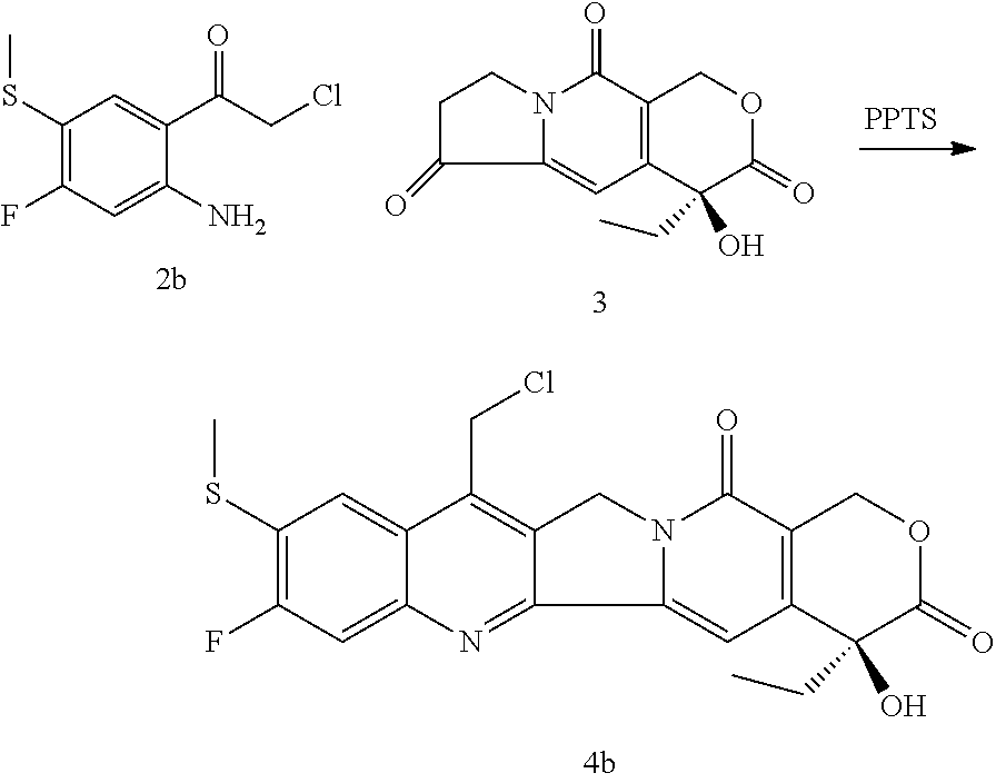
[PPTS].FC1=C(SC)C=C(C(=O)CCl)C(N)=C1.C1(CC)(O)C2=C(C(=O)N3C(=C2)C(=O)CC3)COC1=O.C1(CC)(O)C2=C(C(=O)N3C(=C2)C2=NC4=CC(F)=C(SC)C=C4C(CCl)=C2C3)COC1=O
